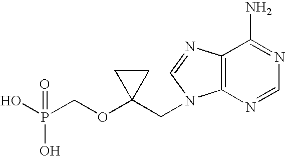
OP(COC1(CN2C3=C(C(N)=NC=N3)N=C2)CC1)(O)=O
